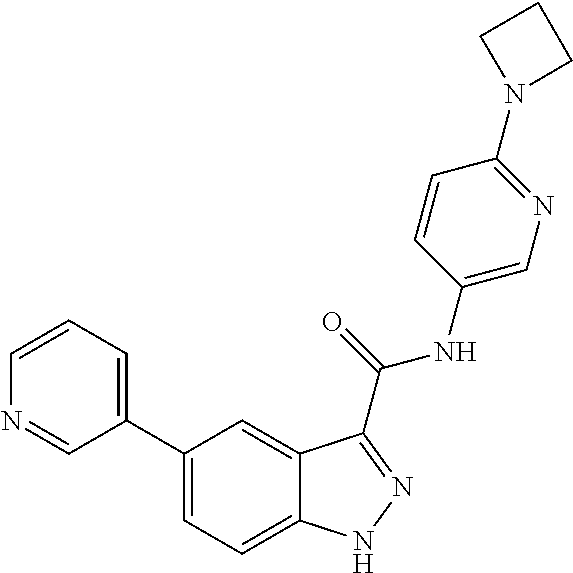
C1=CN=CC(C2=CC=C3C(=C2)C(C(NC2=CN=C(N4CCC4)C=C2)=O)=NN3)=C1
